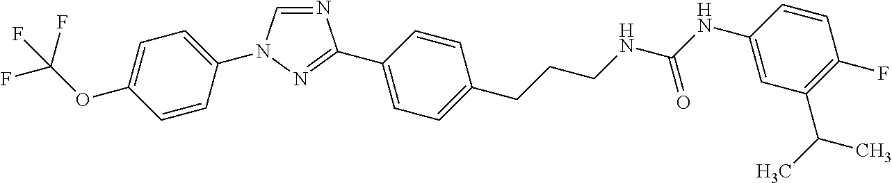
C1=C(N2C=NC(C3=CC=C(CCCNC(NC4=CC(C(C)C)=C(F)C=C4)=O)C=C3)=N2)C=CC(OC(F)(F)F)=C1
